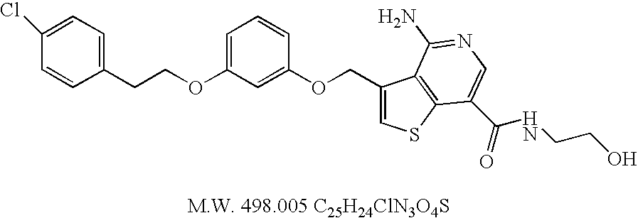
C(COC1=CC=CC(OCC2=CSC3=C2C(N)=NC=C3C(NCCO)=O)=C1)C1=CC=C(Cl)C=C1
